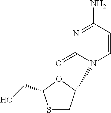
S1CC(N2C=CC(N)=NC2=O)OC1CO
